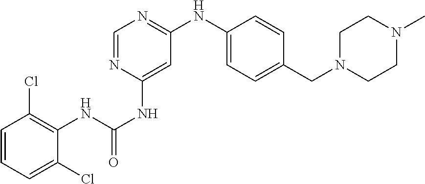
C1=CC=C(Cl)C(NC(NC2=CC(NC3=CC=C(CN4CCN(C)CC4)C=C3)=NC=N2)=O)=C1Cl
